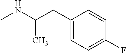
N(C)C(C)CC1=CC=C(F)C=C1
